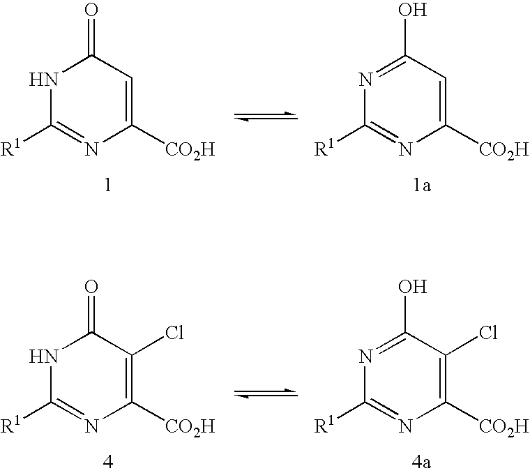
N1C([R1])=NC([CO2H])=CC1=O.N1=C(O)C=C([CO2H])N=C1[R1].N1C([R1])=NC([CO2H])=C(Cl)C1=O.N1=C(O)C(Cl)=C([CO2H])N=C1[R1]
